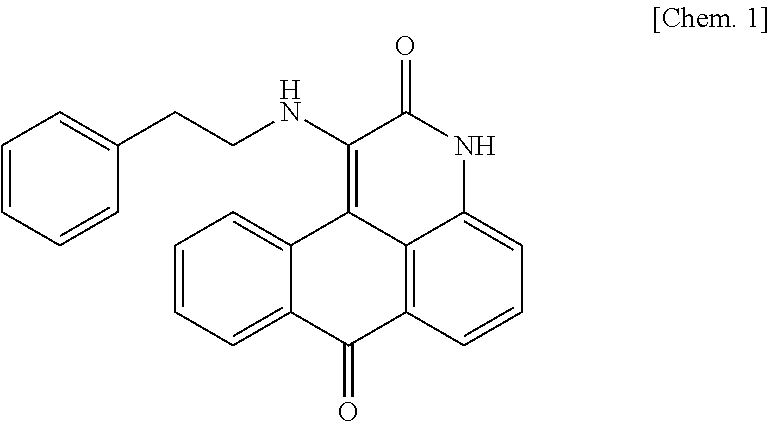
C1=CC=C(CCNC2=C3C4=C(C=CC=C4NC2=O)C(=O)C2=CC=CC=C23)C=C1
